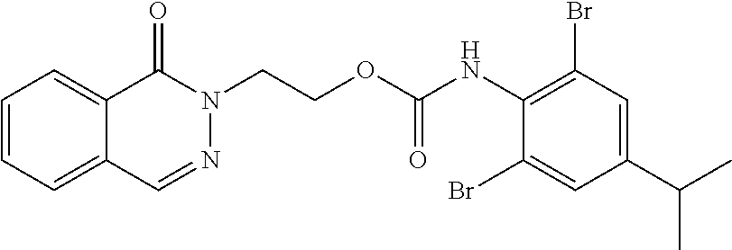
C(COC(NC1=C(Br)C=C(C(C)C)C=C1Br)=O)N1N=CC2=CC=CC=C2C1=O
